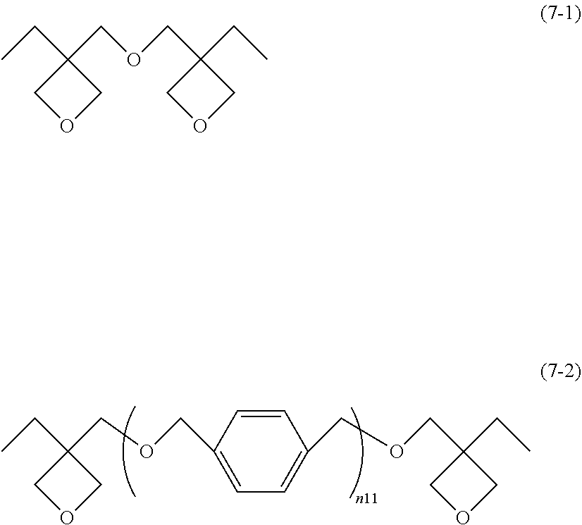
O1CC(CC)(COCC2=CC=C(COCC3(CC)COC3)C=C2)C1.O1CC(CC)(COCC2(CC)COC2)C1
